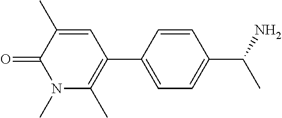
C1=C(C2=C(C)N(C)C(=O)C(C)=C2)C=CC(C(N)C)=C1
